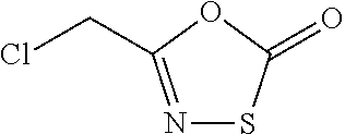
N1=C(CCl)OC(=O)S1
